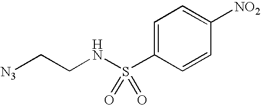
[N3]CCNS(C1=CC=C([NO2])C=C1)(=O)=O
